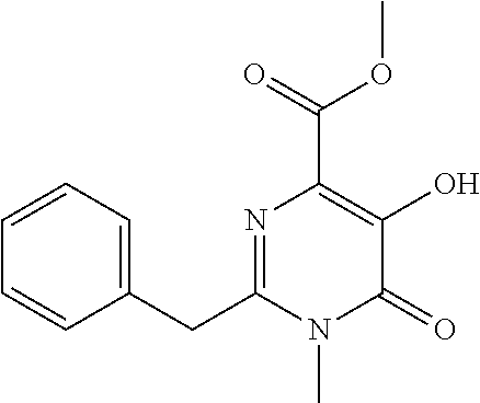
N1=C(CC2=CC=CC=C2)N(C)C(=O)C(O)=C1C(=O)OC
